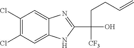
C1(Cl)=C(Cl)C=C2C(=C1)N=C(C(CCC=C)([CF3])O)N2
